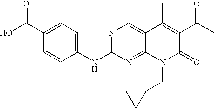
C1(C(O)=O)=CC=C(NC2=NC=C3C(=N2)N(CC2CC2)C(=O)C(C(C)=O)=C3C)C=C1
